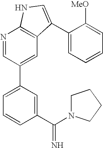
C1(C(N2CCCC2)=N)=CC(C2=CC3=C(N=C2)NC=C3C2=CC=CC=C2[MeO])=CC=C1
